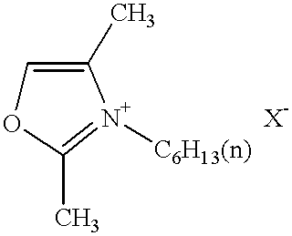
C1=C(C)[N+]([C6H13(n)])=C(C)O1
